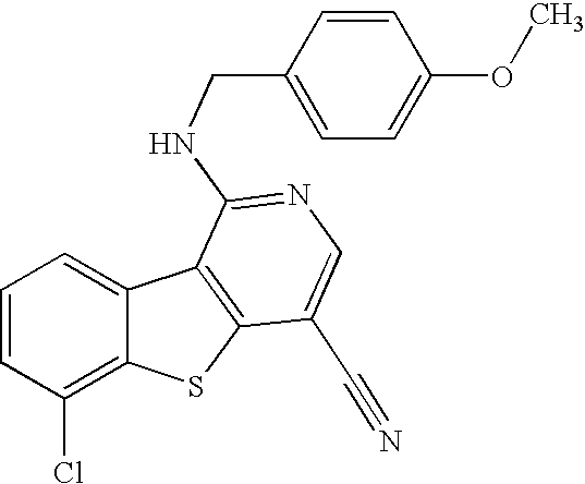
C1=CC(Cl)=C2C(=C1)C1=C(S2)C(C#N)=CN=C1NCC1=CC=C(OC)C=C1
